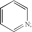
C1=CC=NC=C1
